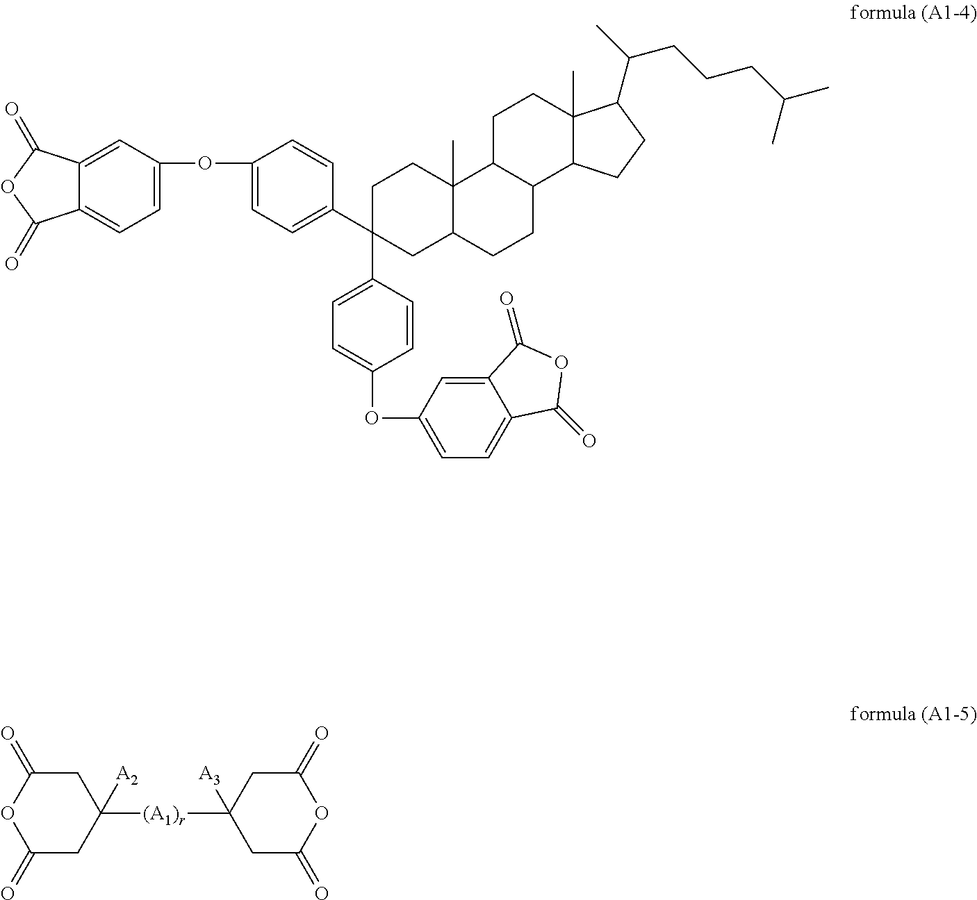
C12=CC=C(OC3=CC=C(C4(C5=CC=C(OC6=CC=C7C(=C6)C(=O)OC7=O)C=C5)CC5C(C)(CC4)C4C(CC5)C5C(C)(CC4)C(C(C)CCCC(C)C)CC5)C=C3)C=C1C(=O)OC2=O.C1(=O)OC(=O)CC([(A1)r]C2([A3])CC(=O)OC(=O)C2)([A2])C1
